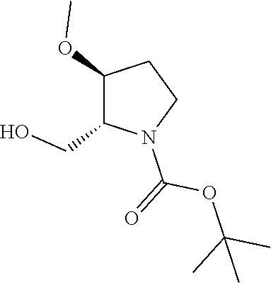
C1(OC)C(CO)N(C(=O)OC(C)(C)C)CC1
